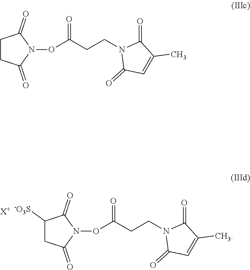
C1([-O3S])CC(=O)N(OC(CCN2C(=O)C=C(C)C2=O)=O)C1=O.[X+].C1CC(=O)N(OC(CCN2C(=O)C=C(C)C2=O)=O)C1=O
